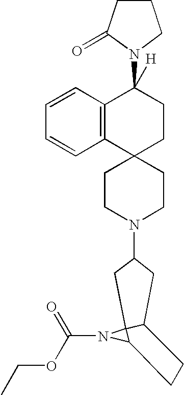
C1CN(C2CC3C4(N(C(OCC)=O)C4CC3)C2)CCC12CCC(N1CCCC1=O)([H])C1=C2C=CC=C1
